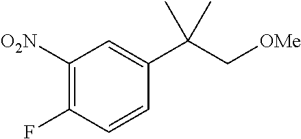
C1([O2N])=C(F)C=CC(C(C[OMe])(C)C)=C1
